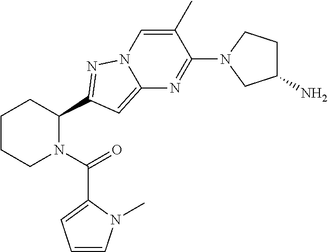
C1CCN(C(=O)C2=CC=CN2C)C(C2=NN3C(=C2)N=C(N2CC(N)CC2)C(C)=C3)C1
